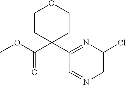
C1=C(Cl)N=C(C2(C(OC)=O)CCOCC2)C=N1
